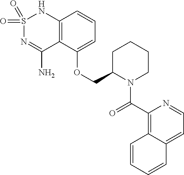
C12=C(C(OCC3N(C(C4=C5C(=CC=N4)C=CC=C5)=O)CCCC3)=CC=C1)C(N)=NS(=O)(=O)N2
